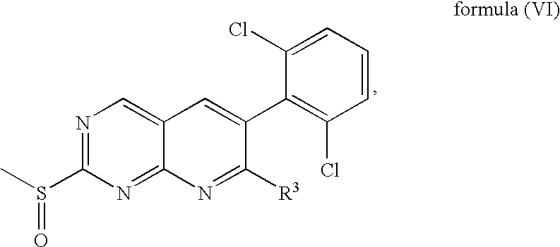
N1=C(S(C)=O)N=C2C(=C1)C=C(C1=C(Cl)C=CC=C1Cl)C([R3])=N2
